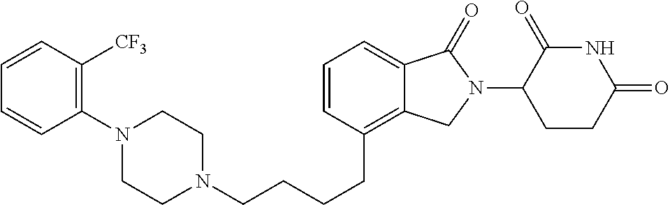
C(CCCC1=C2C(=CC=C1)C(=O)N(C1C(=O)NC(=O)CC1)C2)N1CCN(C2=C([CF3])C=CC=C2)CC1
